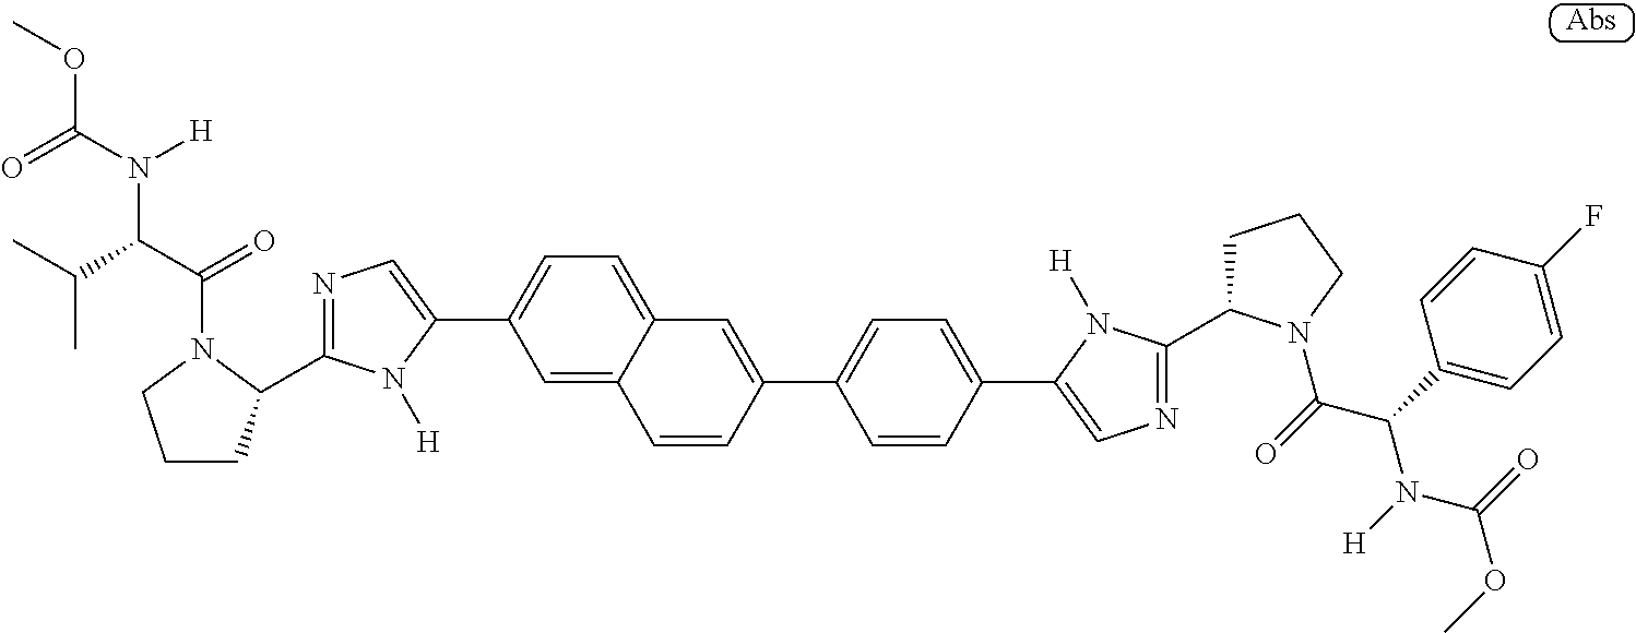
N1=C(C2CCCN2C(C(C(C)C)N([H])C(OC)=O)=O)N([H])C(C2=CC=C3C(=C2)C=CC(C2=CC=C(C4=CN=C(C5CCCN5C(=O)C(C5=CC=C(F)C=C5)N([H])C(=O)OC)N4[H])C=C2)=C3)=C1
